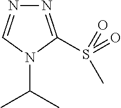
N1=C(S(=O)(C)=O)N(C(C)C)C=N1
